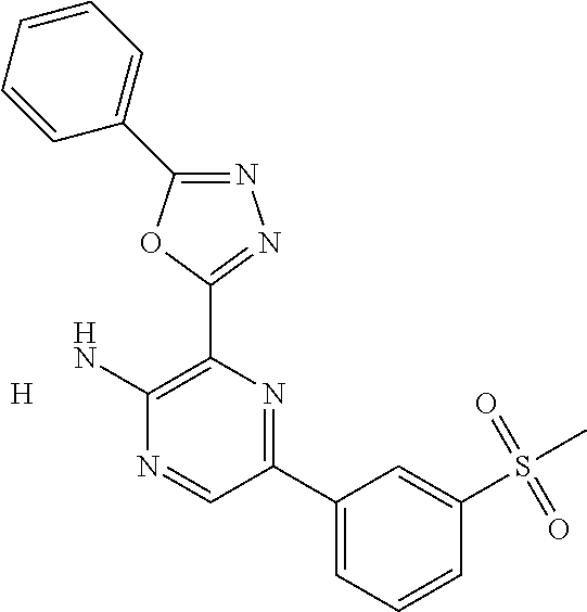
[H].N1=C(C2=CC=CC=C2)OC(C2=C(N)N=CC(C3=CC=CC(S(C)(=O)=O)=C3)=N2)=N1
